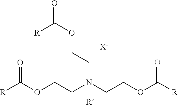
O(CC[N+](CCOC([R])=O)(CCOC([R])=O)[R])C(=O)[R].[X-]
